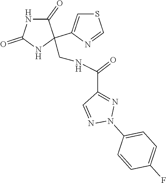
C1(=O)NC(=O)NC1(CNC(C1=NN(C2=CC=C(F)C=C2)N=C1)=O)C1=CSC=N1
